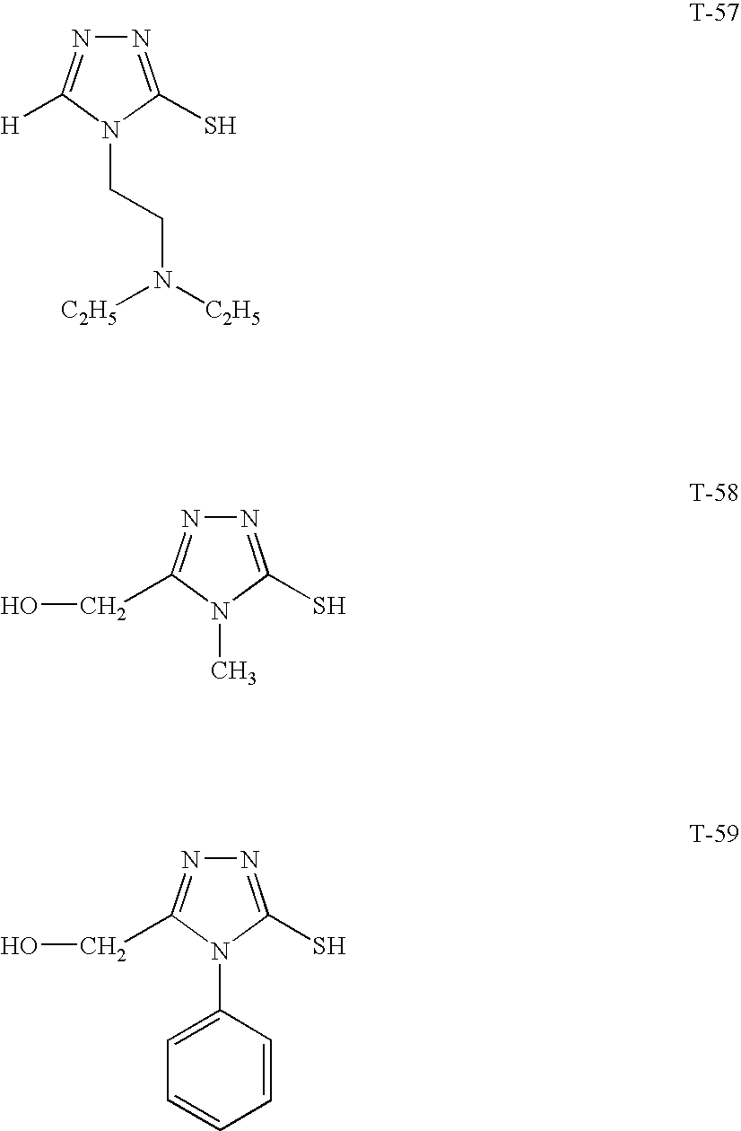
N1=C(S)N(CCN([C2H5])[C2H5])C([H])=N1.N1=C(S)N(C)C(CO)=N1.N1=C(S)N(C2=CC=CC=C2)C(CO)=N1
